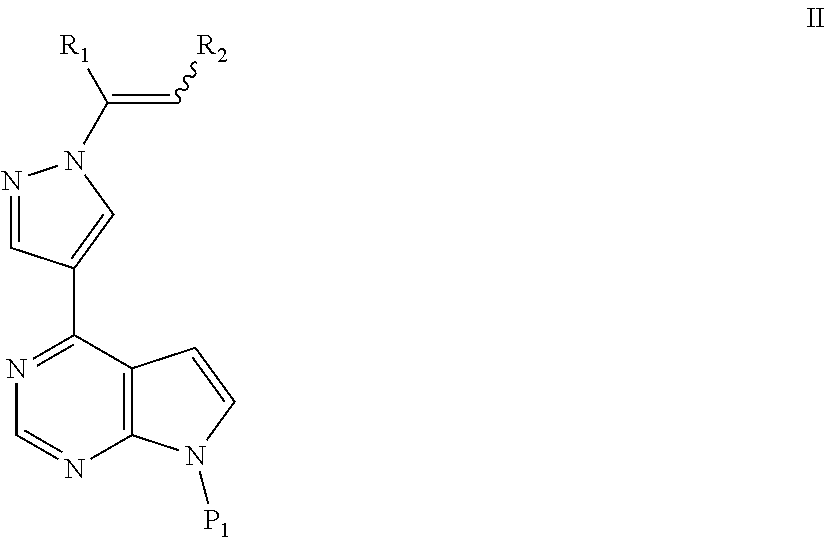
C12=C(C(C3=CN(C([R1])=C[R2])N=C3)=NC=N1)C=CN2[P1]
